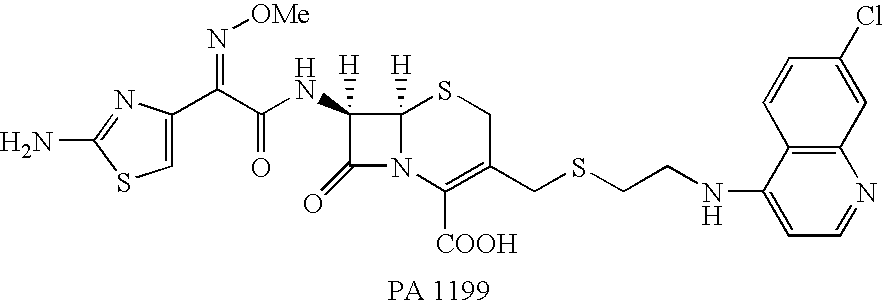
C1(=O)N2C([H])(C1([H])NC(C(C1=CSC(N)=N1)=N[OMe])=O)SCC(CSCCNC1=CC=NC3=C1C=CC(Cl)=C3)=C2[COOH]
